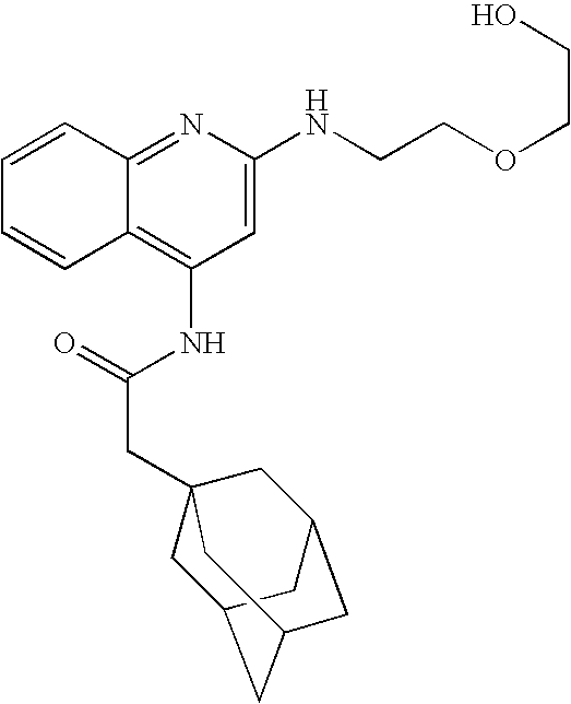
C12=NC(NCCOCCO)=CC(NC(CC34CC5CC(CC(C3)C5)C4)=O)=C1C=CC=C2
